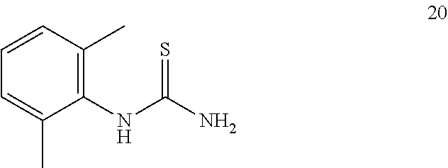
C1(NC(N)=S)=C(C)C=CC=C1C
